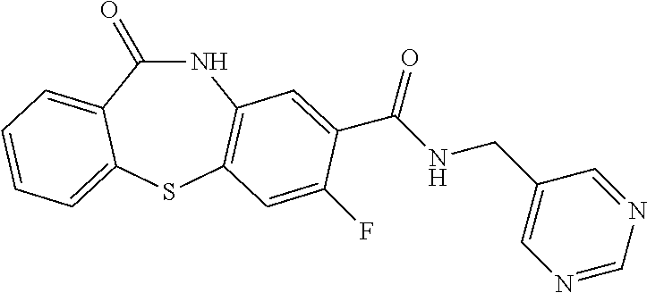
C1(=O)NC2=C(SC3=CC=CC=C13)C=C(F)C(C(NCC1=CN=CN=C1)=O)=C2
